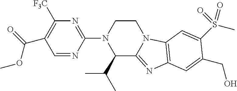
N1(C2=NC([F3C])=C(C(=O)OC)C=N2)C(C(C)C)C2=NC3=C(N2CC1)C=C(S(C)(=O)=O)C(CO)=C3
